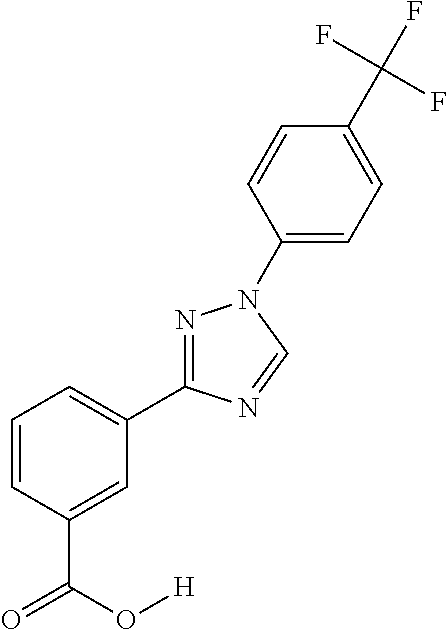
C1=CC=C(C2=NN(C3=CC=C(C(F)(F)F)C=C3)C=N2)C=C1C(=O)O[H]
